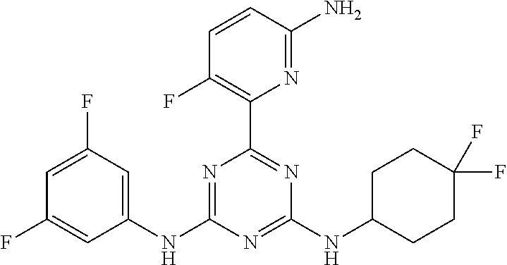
N1=C(NC2=CC(F)=CC(F)=C2)N=C(NC2CCC(F)(F)CC2)N=C1C1=C(F)C=CC(N)=N1
